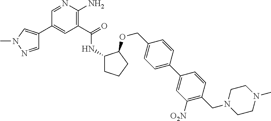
C1(C(=O)NC2CCCC2OCC2=CC=C(C3=CC([O2N])=C(CN4CCN(C)CC4)C=C3)C=C2)=C(N)N=CC(C2=CN(C)N=C2)=C1
